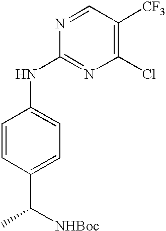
N1=CC([CF3])=C(Cl)N=C1NC1=CC=C(C([NHBoc])C)C=C1
